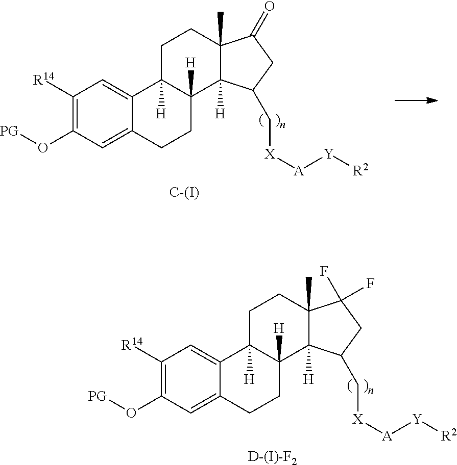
C1([R14])=C(O[PG])C=C2C(=C1)C1([H])C([H])(CC2)C2([H])C(C)(CC1)C(F)(F)CC2C[X][A][Y][R2].[D-(I)-F2].C1([R14])=C(O[PG])C=C2C(=C1)C1([H])C([H])(CC2)C2([H])C(C)(CC1)C(=O)CC2C[X][A][Y][R2].[C-(I)]
